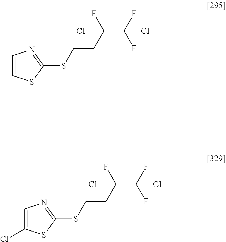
C1=CSC(SCCC(C(F)(F)Cl)(F)Cl)=N1.C1=C(Cl)SC(SCCC(C(F)(F)Cl)(F)Cl)=N1
